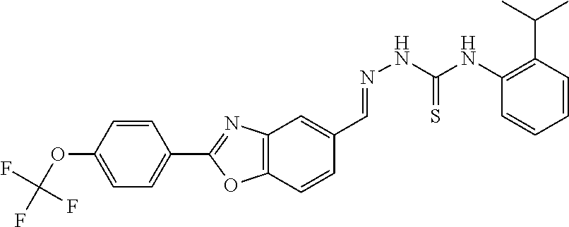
C1=CC(C2=NC3=C(O2)C=CC(C=NNC(=S)NC2=C(C(C)C)C=CC=C2)=C3)=CC=C1OC(F)(F)F
